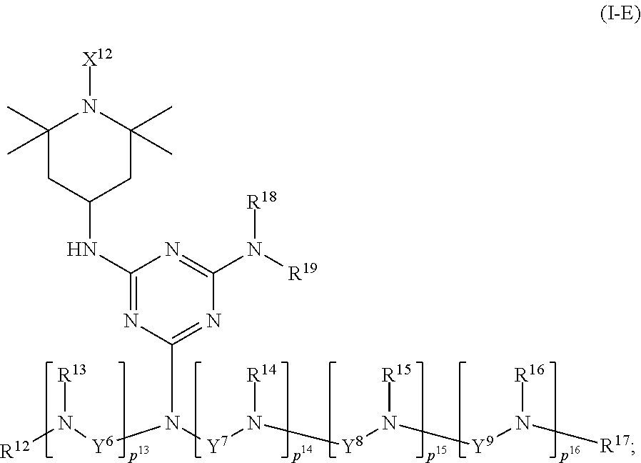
[X12]N1C(C)(C)CC(NC2=NC(N([Y6]N([R13])[R12])[Y7]N([R14])[Y8]N([R15])[Y9]N([R16])[R17])=NC(N([R18])[R19])=N2)CC1(C)C
